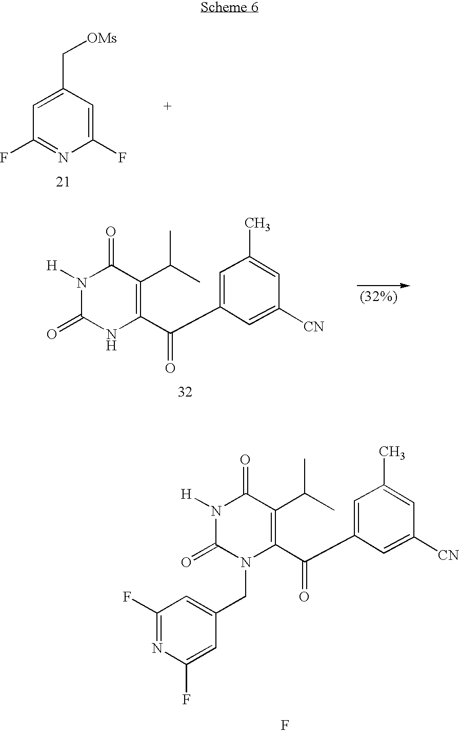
N1([H])C(=O)N(CC2=CC(F)=NC(F)=C2)C(C(C2=CC(C)=CC([CN])=C2)=O)=C(C(C)C)C1=O.F.C1(F)=CC(C[OMs])=CC(F)=N1.N1([H])C(=O)NC(C(C2=CC(C)=CC([CN])=C2)=O)=C(C(C)C)C1=O
